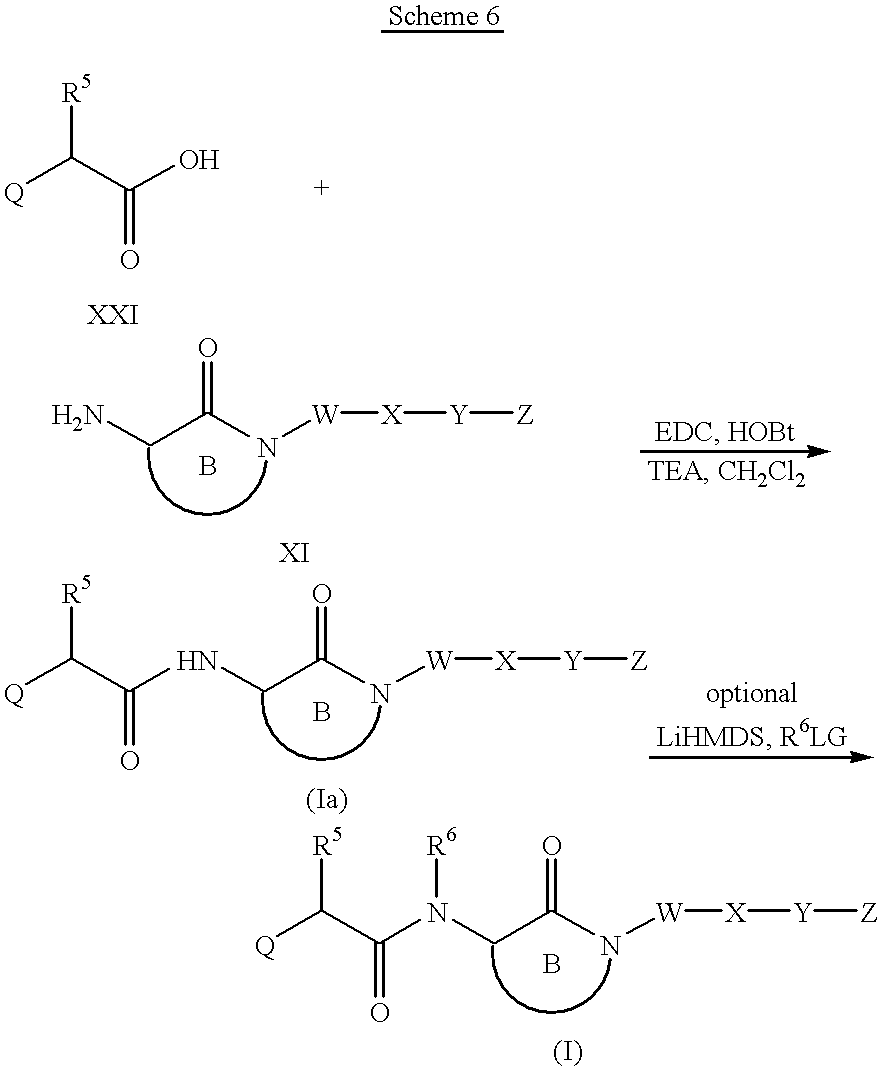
[Q]C([R5])C(O)=O.C(C(=O)N[W][X][Y][Z])N.C(C(=O)N[W][X][Y][Z])NC(C([R5])[Q])=O.C(=O)(N[W][X][Y][Z])CN(C(C([R5])[Q])=O)[R6]
